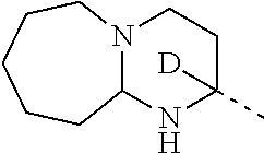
N12C(NC(C)([D])CC1)CCCCC2
